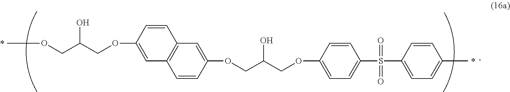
C1=CC(OCC(COC2=CC=C(S(=O)(=O)C3=CC=C(C)C=C3)C=C2)O)=CC2=C1C=C(OCC(COC)O)C=C2
